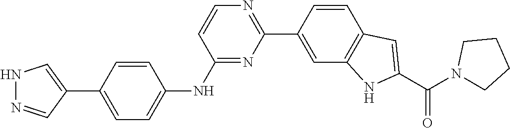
N1N=CC(C2=CC=C(NC3=NC(C4=CC5=C(C=C4)C=C(C(N4CCCC4)=O)N5)=NC=C3)C=C2)=C1
